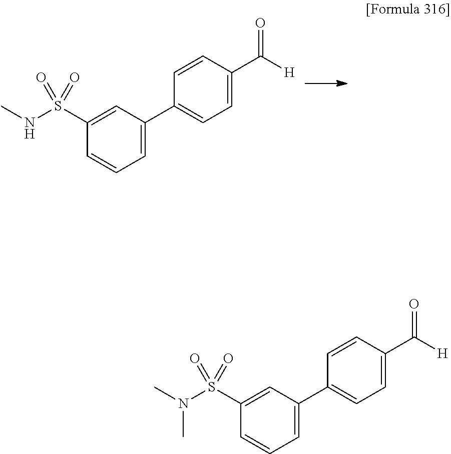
C1(S(=O)(=O)NC)=CC(C2=CC=C(C(=O)[H])C=C2)=CC=C1.C1(S(=O)(=O)N(C)C)=CC(C2=CC=C(C(=O)[H])C=C2)=CC=C1
